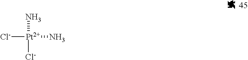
[Cl-][Pt](N)(N)[Cl-]
